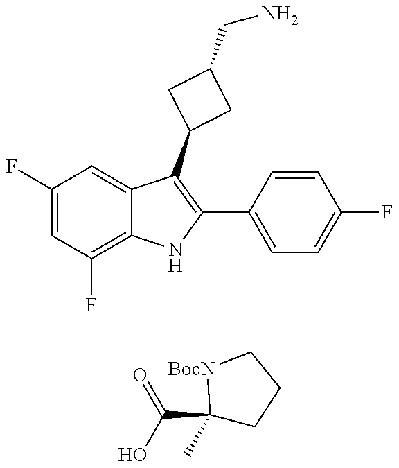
C1(F)=CC(F)=C2C(=C1)C(C1CC(CN)C1)=C(C1=CC=C(F)C=C1)N2.C(C1(C)CCC[BocN]1)(O)=O
